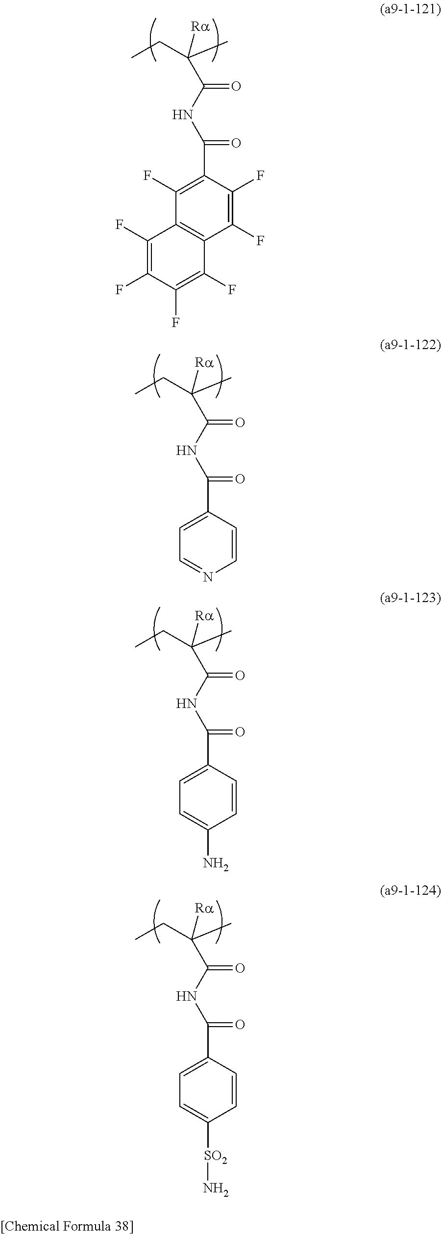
N(C(=O)C([Ra])(CC)C)C(C1=C(F)C2=C(C(F)=C1F)C(F)=C(F)C(F)=C2F)=O.N(C(=O)C([Ra])(CC)C)C(C1=CC=NC=C1)=O.N(C(=O)C([Ra])(CC)C)C(C1=CC=C(N)C=C1)=O.N(C(=O)C([Ra])(CC)C)C(C1=CC=C([SO2]N)C=C1)=O
